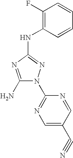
C1(N)=NC(NC2=C(F)C=CC=C2)=NN1C1=NC=C(C#N)C=N1
